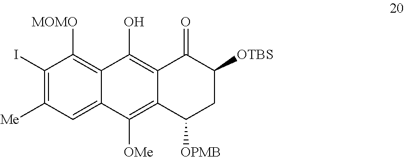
C1(I)=C([Me])C=C2C(=C1[MOMO])C(O)=C1C(=C2[OMe])C([OPMB])CC([OTBS])C1=O
